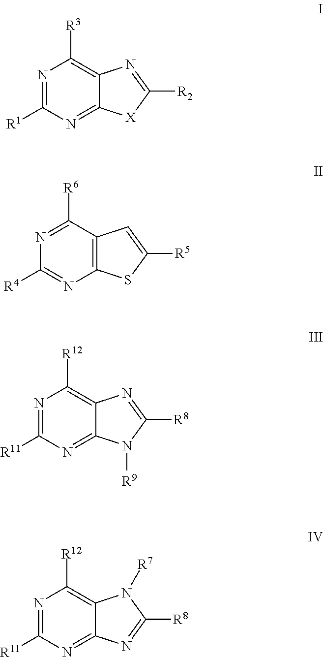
N1=C([R1])N=C2C(=C1[R3])N=C([R2])[X]2.N1=C([R6])C2=C(N=C1[R4])SC([R5])=C2.N1=C([R11])N=C2C(=C1[R12])N=C([R8])N2[R9].N1=C([R11])N=C2C(=C1[R12])N([R7])C([R8])=N2
